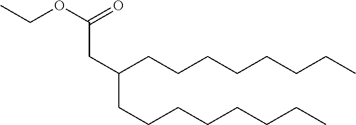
C(CCCCCCCC)(CCCCCCCC)CC(OCC)=O
